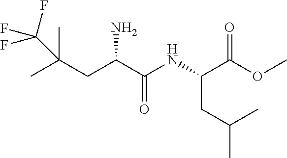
C(C(C(NC(C(OC)=O)CC(C)C)=O)N)C(C)(C)C(F)(F)F
